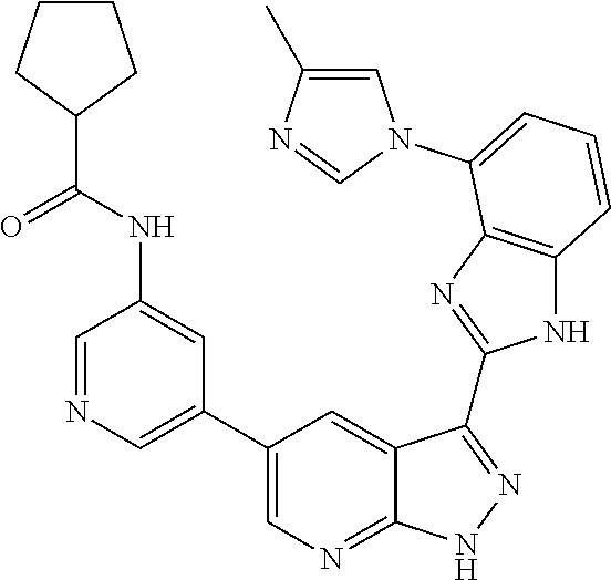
C1=NC=C(C2=CN=C3C(=C2)C(C2=NC4=C(N2)C=CC=C4N2C=C(C)N=C2)=NN3)C=C1NC(C1CCCC1)=O
